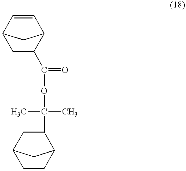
C12CC(C(OC(C3CC4CCC3C4)(C)C)=O)C(C=C1)C2
